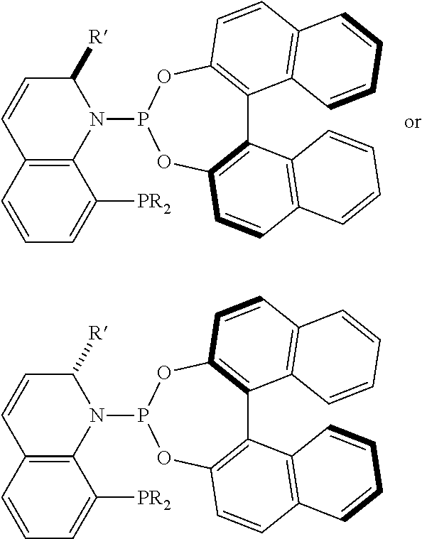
C12=C(OP(N3C([R])C=CC4=C3C([PR2])=CC=C4)OC3=C1C1=C(C=C3)C=CC=C1)C=CC1=C2C=CC=C1.C12=C(OP(N3C([R])C=CC4=C3C([PR2])=CC=C4)OC3=C1C1=C(C=C3)C=CC=C1)C=CC1=C2C=CC=C1
